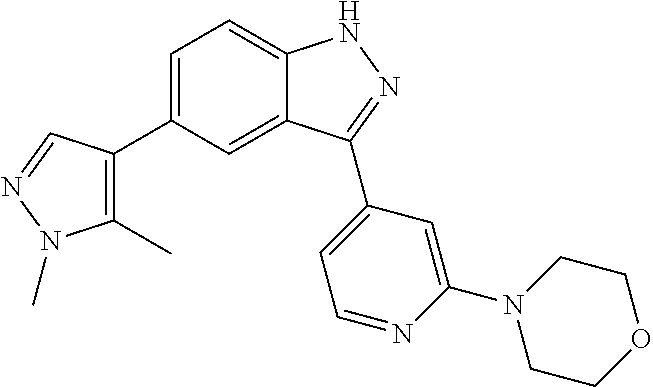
C1=C(C2=C(C)N(C)N=C2)C=C2C(=C1)NN=C2C1=CC=NC(N2CCOCC2)=C1
